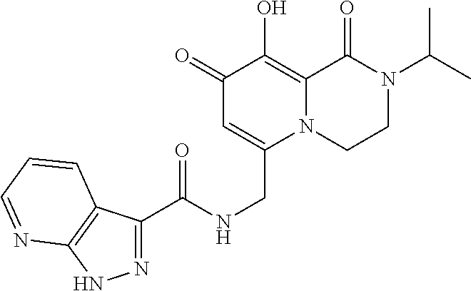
N1=C(C(NCC2=CC(=O)C(O)=C3N2CCN(C(C)C)C3=O)=O)C2=C(N1)N=CC=C2
